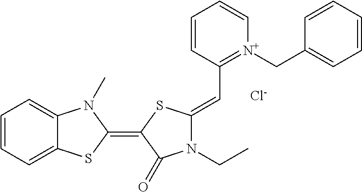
C1=CC=C2C(=C1)N(C)C(=C1SC(=CC3=[N+](CC4=CC=CC=C4)C=CC=C3)N(CC)C1=O)S2.[Cl-]
